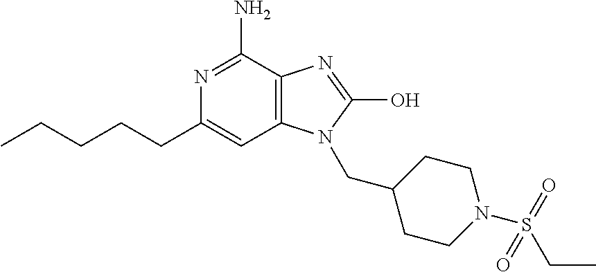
C1(CCCCC)=CC2=C(C(N)=N1)N=C(O)N2CC1CCN(S(=O)(CC)=O)CC1
